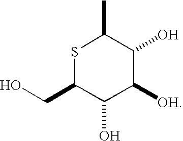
S1C(CO)C(O)C([OH])C(O)C1C
